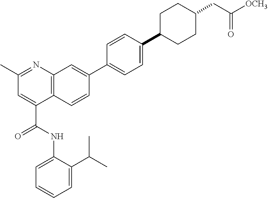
C12=C(C=CC(C3=CC=C(C4CCC(CC([OCH3])=O)CC4)C=C3)=C1)C(C(=O)NC1=CC=CC=C1C(C)C)=CC(C)=N2
